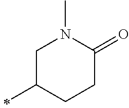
C1(C)CCC(=O)N(C)C1
